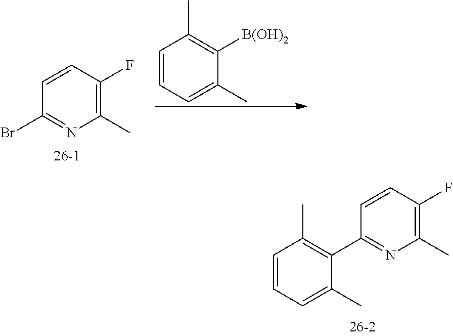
C1=CC(F)=C(C)N=C1C1=C(C)C=CC=C1C.C1=CC(F)=C(C)N=C1Br.C1=CC=C(C)C([B(OH)2])=C1C
